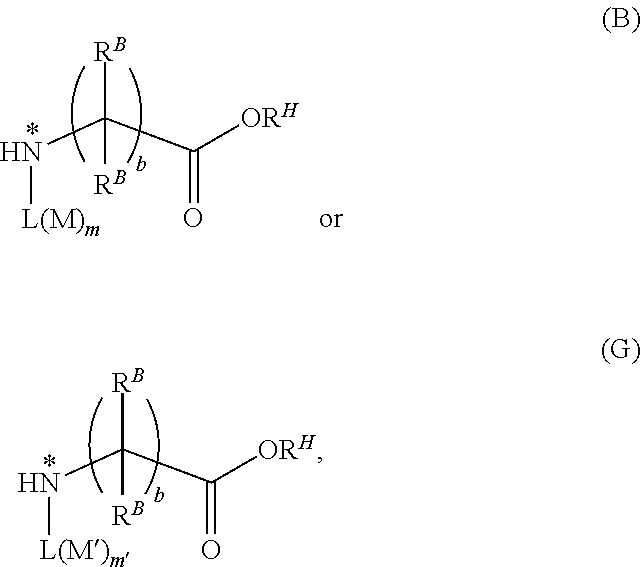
N(C(C([ORH])=O)([RB])[RB])[L(M)m].N(C(C([ORH])=O)([RB])[RB])[L(M)m]
